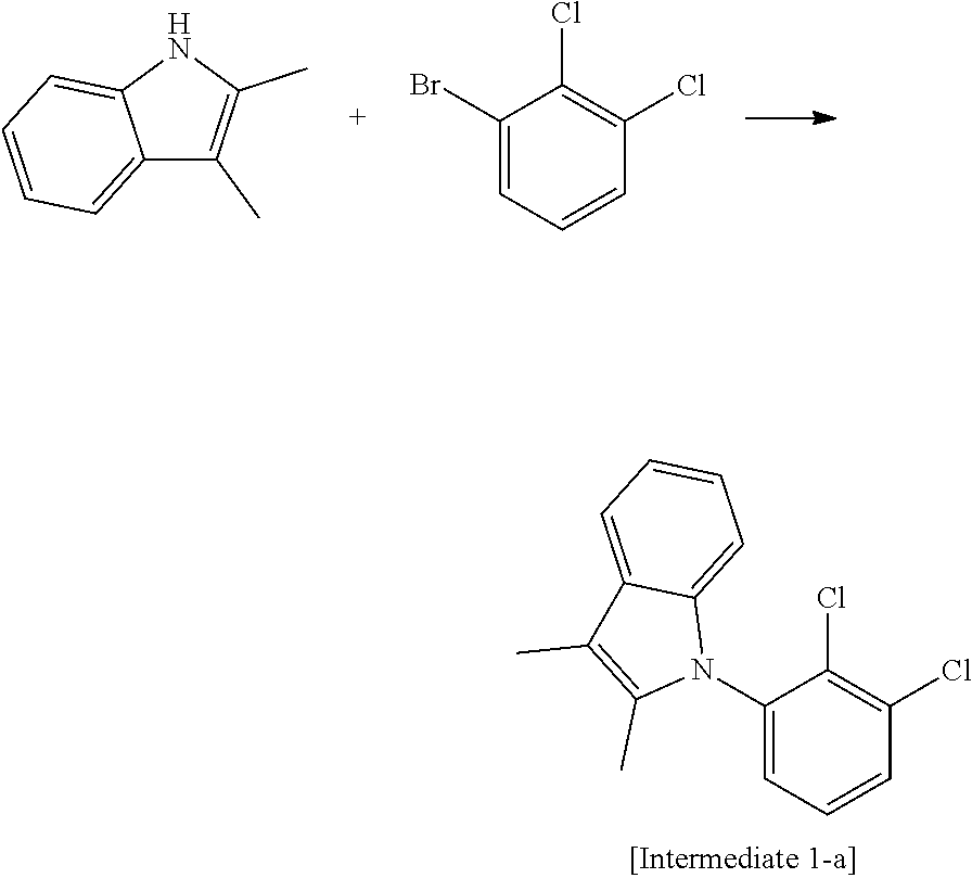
C1(N2C3=CC=CC=C3C(C)=C2C)=CC=CC(Cl)=C1Cl.C1=CC=C2C(=C1)NC(C)=C2C.C1(Br)=CC=CC(Cl)=C1Cl
